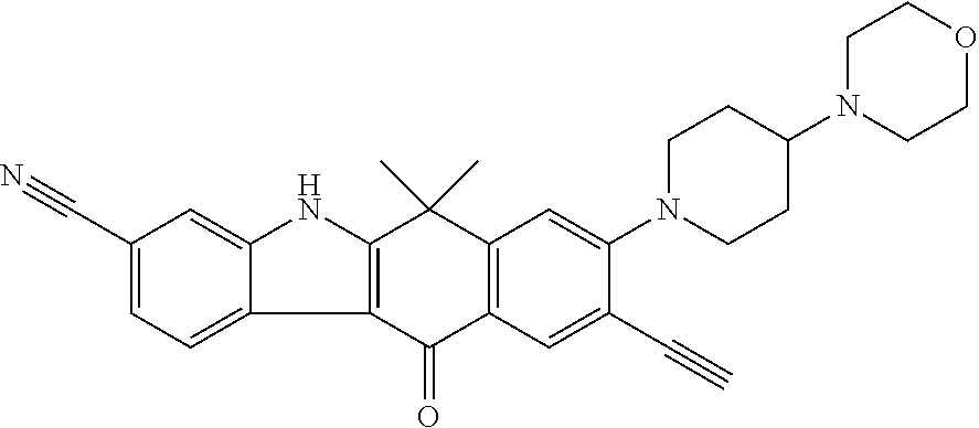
C1CN(C2=CC3=C(C=C2C#C)C(=O)C2=C(C3(C)C)NC3=CC(C#N)=CC=C23)CCC1N1CCOCC1
